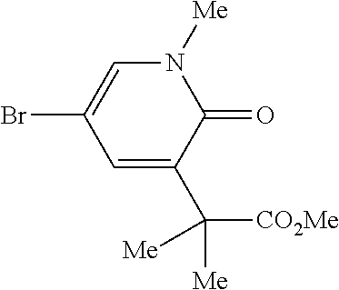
C1=C(Br)C=C(C([CO2Me])([Me])[Me])C(=O)N1[Me]
